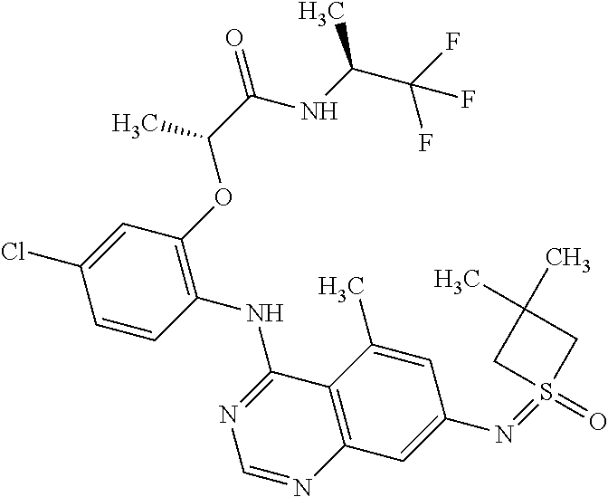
C1=CC(NC2=NC=NC3=C2C(C)=CC(N=S2(=O)CC(C)(C)C2)=C3)=C(OC(C)C(=O)NC(C(F)(F)F)C)C=C1Cl
